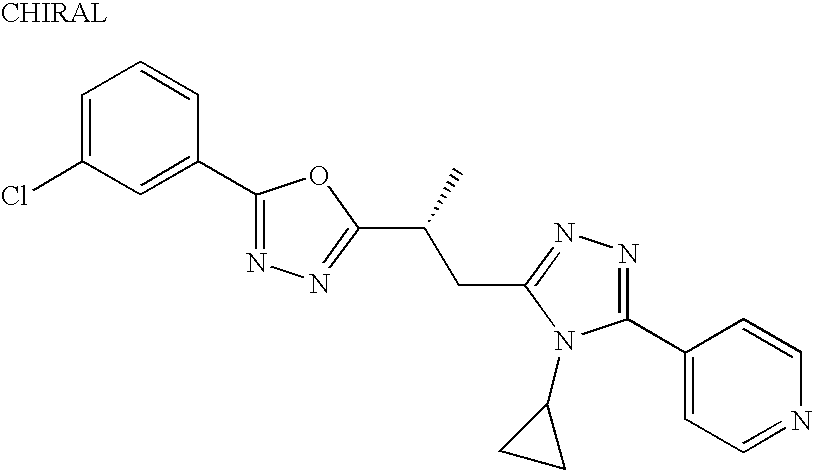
C1=C(Cl)C=C(C2=NN=C(C(C)CC3=NN=C(C4=CC=NC=C4)N3C3CC3)O2)C=C1
